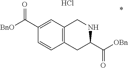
C1(C(=O)[BnO])=CC2=C(C=C1)CC(C([OBn])=O)NC2.Cl
